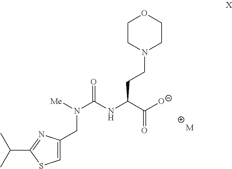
O1CCN(CCC(C([O-])=O)NC(N([Me])CC2=CSC(C(C)C)=N2)=O)CC1.[M]
